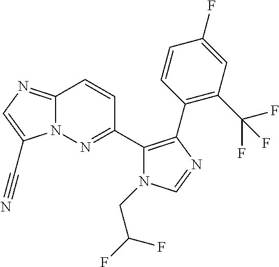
C12=NC=C(C#N)N1N=C(C1=C(C3=C(C(F)(F)F)C=C(F)C=C3)N=CN1CC(F)F)C=C2
